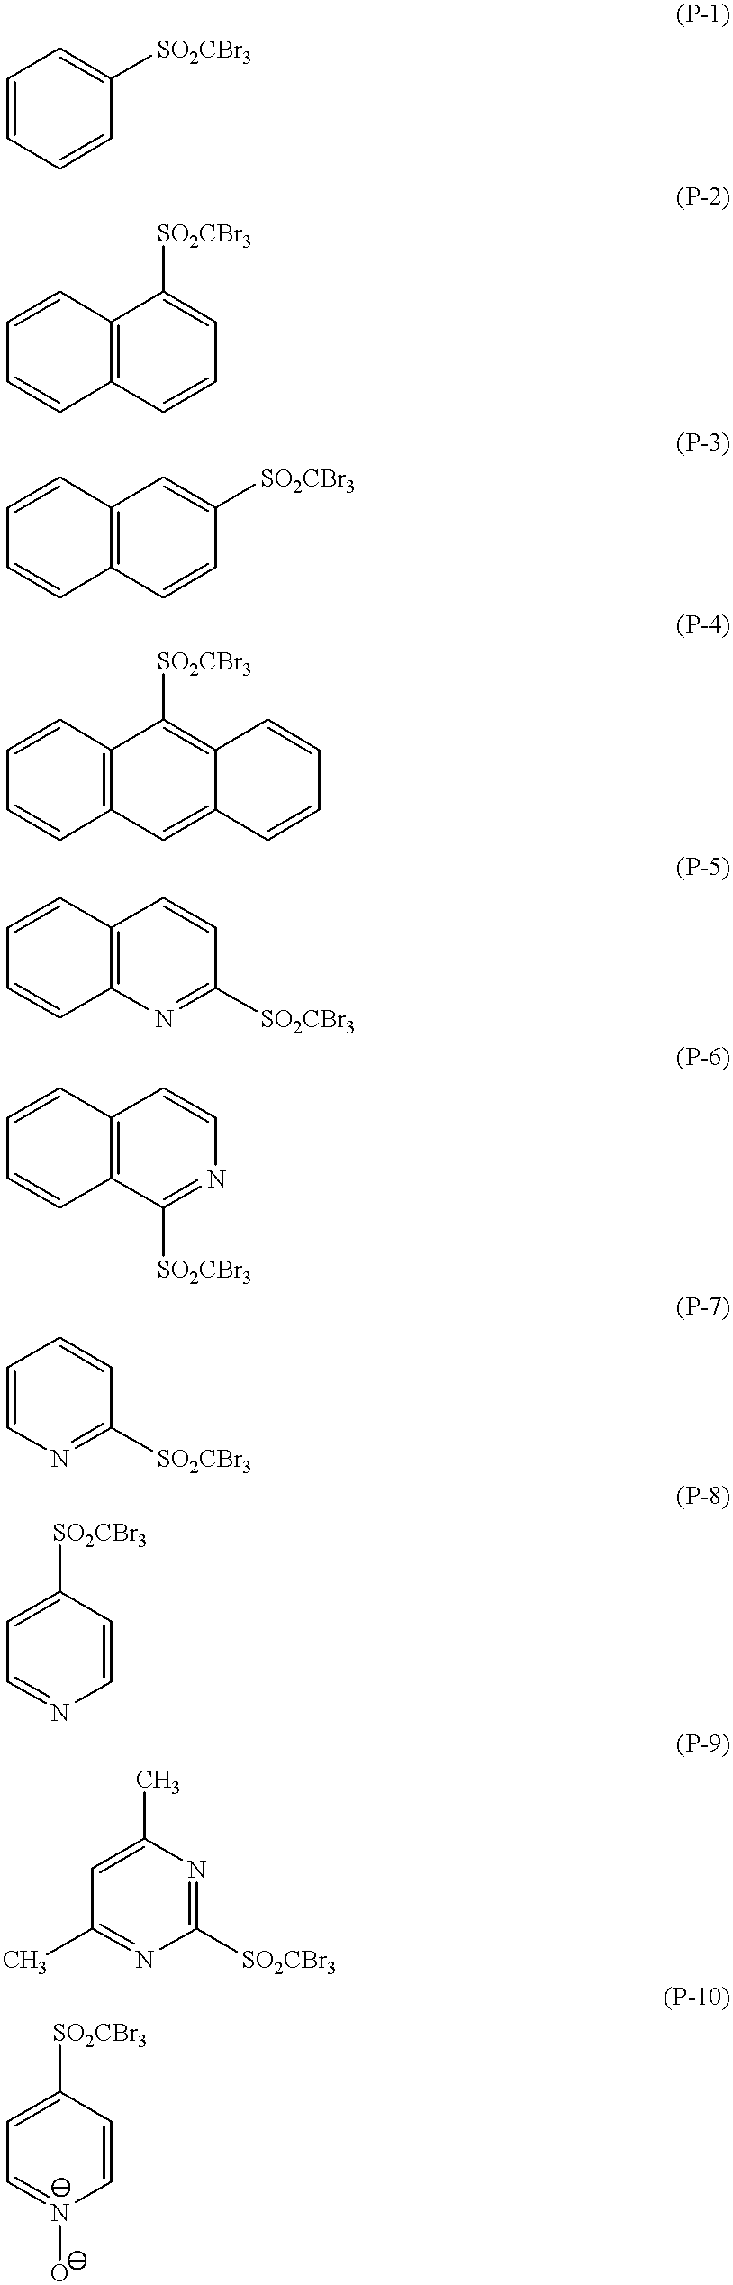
C1=CC=CC([SO2CBr3])=C1.C12=C(C=CC=C1[SO2CBr3])C=CC=C2.C12=C(C=CC([SO2CBr3])=C1)C=CC=C2.C12=C(C=C3C(=C1[SO2CBr3])C=CC=C3)C=CC=C2.C1=CC2=C(C=C1)N=C([SO2CBr3])C=C2.C1=CC2=C(C=C1)C([SO2CBr3])=NC=C2.C1=CN=C([SO2CBr3])C=C1.C1=CN=CC=C1[SO2CBr3].N1=C([SO2CBr3])N=C(C)C=C1C.C1=CC([SO2CBr3])=CC=N1O
